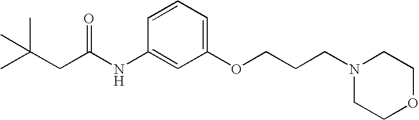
C1=CC=C(OCCCN2CCOCC2)C=C1NC(CC(C)(C)C)=O
